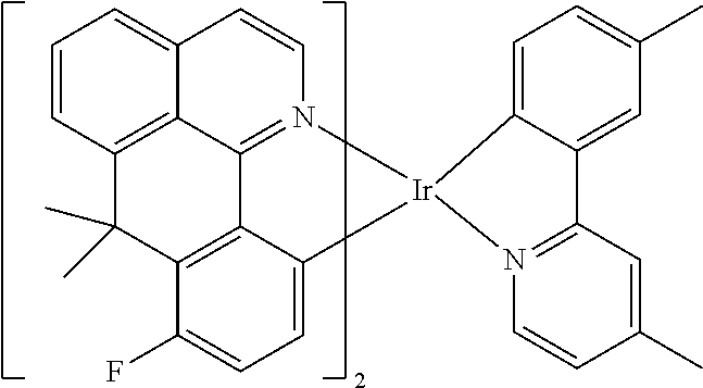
C1=CC2=CC=CC3=C2C2=N1[Ir]1(C4=CC=C(F)C(=C24)C3(C)C)C2=CC=C(C)C=C2C2=N1C=CC(C)=C2
